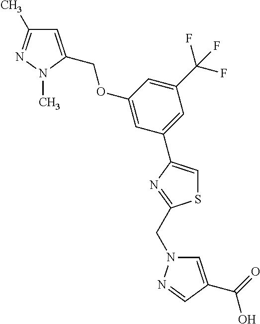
C(OC1=CC(C2=CSC(CN3C=C(C(=O)O)C=N3)=N2)=CC(C(F)(F)F)=C1)C1=CC(C)=NN1C
